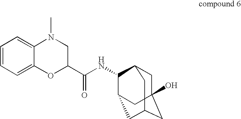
C1C2(O)CC3CC(C(NC(C4CN(C)C5=CC=CC=C5O4)=O)C1C3)C2
